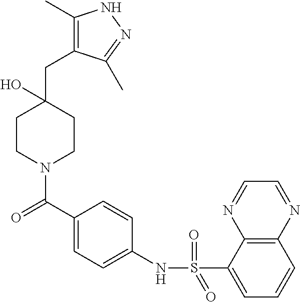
C1CN(C(C2=CC=C(NS(=O)(=O)C3=CC=CC4=C3N=CC=N4)C=C2)=O)CCC1(O)CC1=C(C)NN=C1C
